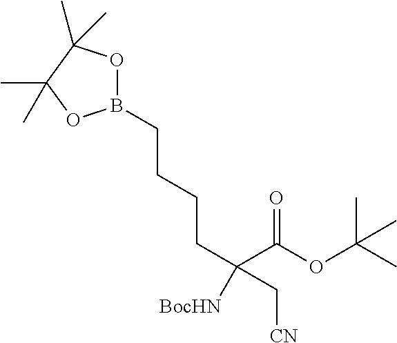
B1(CCCCC(C(OC(C)(C)C)=O)(C[CN])[BocHN])OC(C)(C)C(C)(C)O1
